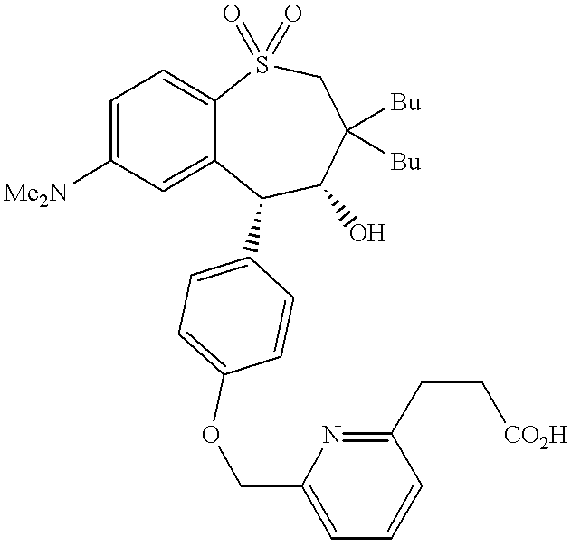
C1=C([Me2N])C=C2C(=C1)S(=O)(=O)CC([Bu])([Bu])C(O)C2C1=CC=C(OCC2=CC=CC(CC[CO2H])=N2)C=C1
